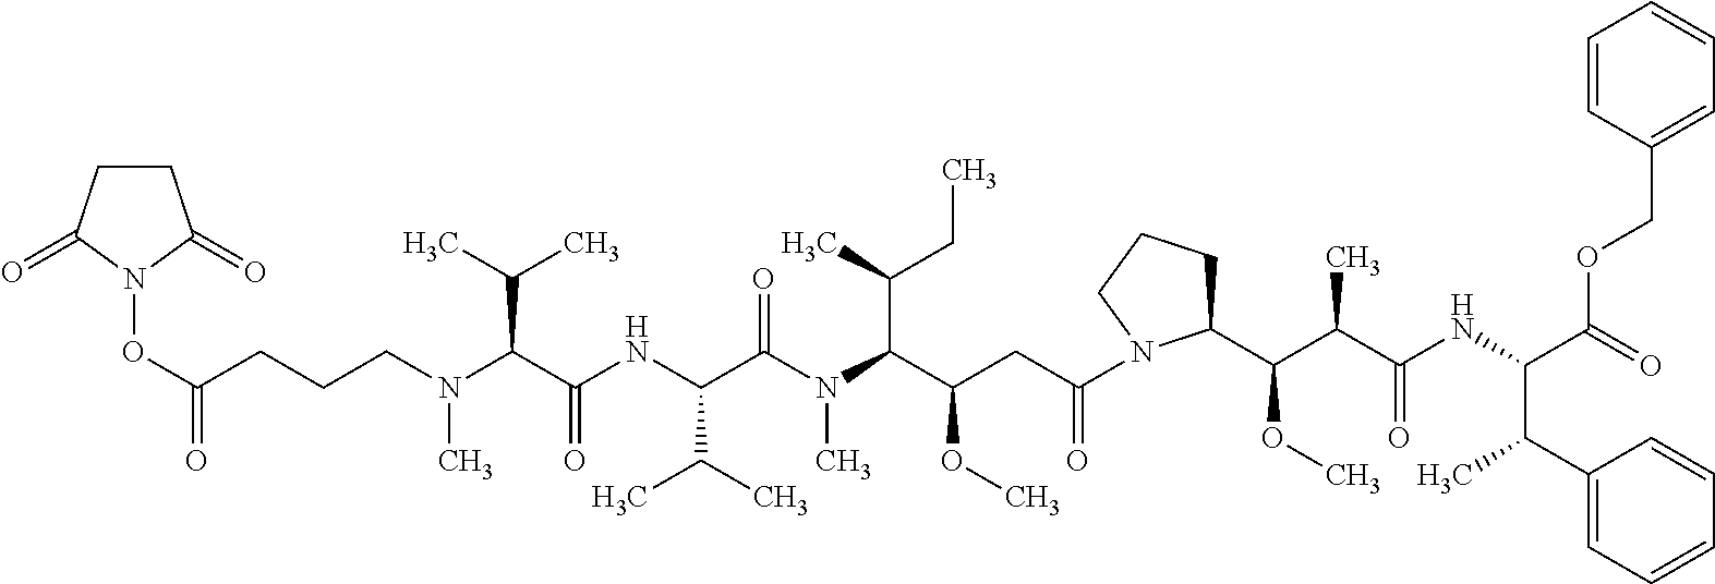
C(CCCN(C(C(NC(C(N(C(C(CC(=O)N1C(C(C(C(NC(C(C2=CC=CC=C2)C)C(OCC2=CC=CC=C2)=O)=O)C)OC)CCC1)OC)C(C)CC)C)=O)C(C)C)=O)C(C)C)C)(ON1C(=O)CCC1=O)=O
